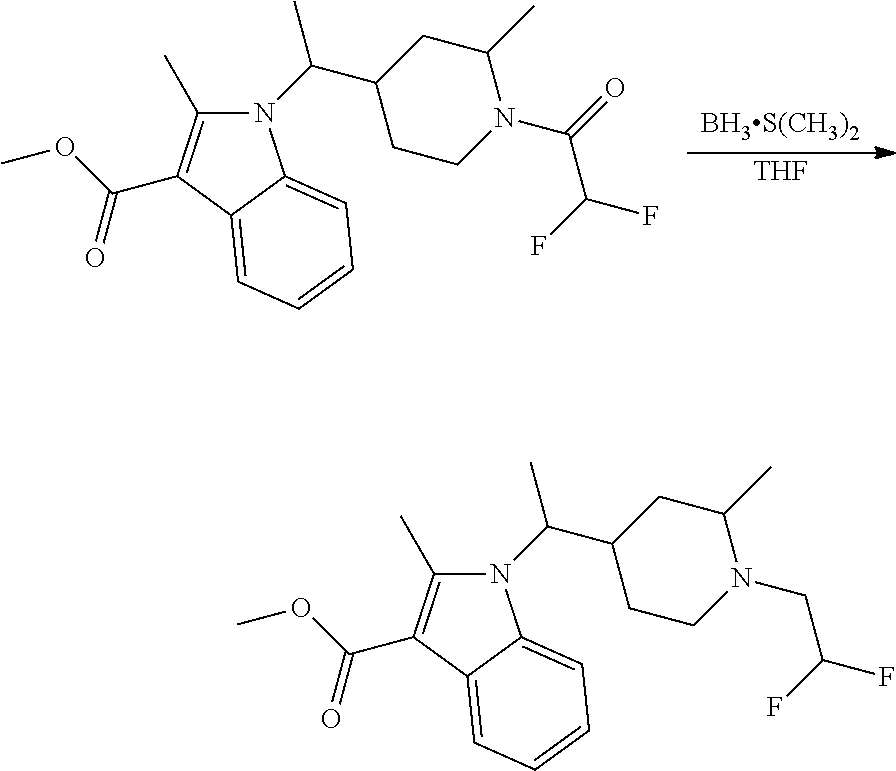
[BH3S(CH3)2].[THF].N1(C(C2CCN(C(=O)C(F)F)C(C)C2)C)C(C)=C(C(OC)=O)C2=CC=CC=C12.N1(C(C2CCN(CC(F)F)C(C)C2)C)C(C)=C(C(OC)=O)C2=CC=CC=C12
